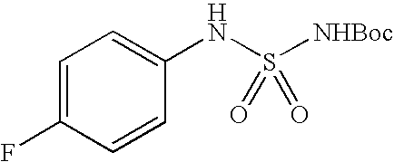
N(S([NHBoc])(=O)=O)C1=CC=C(F)C=C1
